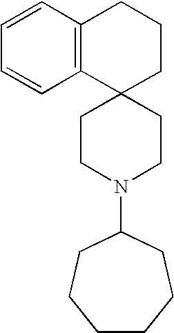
C1=CC2=C(C=C1)C1(CCC2)CCN(C2CCCCCC2)CC1
